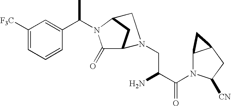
C1([F3C])=CC=CC(C(N2C(=O)C3CC2CN3CC(N)C(N2C3C(CC2[CN])C3)=O)C)=C1
